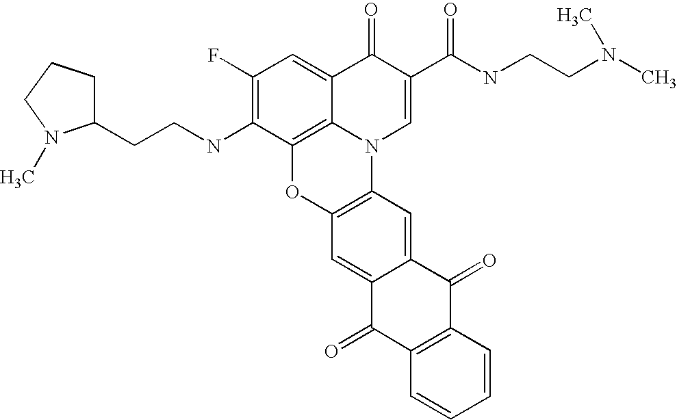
C1(F)=C(NCCC2CCCN2C)C2=C3C(=C1)C(=O)C(C(=O)NCCN(C)C)=CN3C1=C(O2)C=C2C(=C1)C(=O)C1=C(C2=O)C=CC=C1
